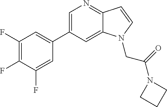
C1(C2=CC(F)=C(F)C(F)=C2)=CN=C2C(=C1)N(CC(=O)N1CCC1)C=C2
